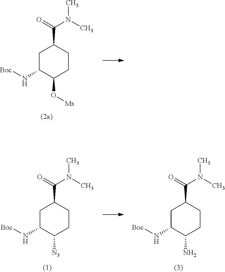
C1C(N[Boc])C(O[Ms])CCC1C(=O)N(C)C.C1C(N[Boc])C([N3])CCC1C(=O)N(C)C.C1C(N[Boc])C(N)CCC1C(=O)N(C)C
